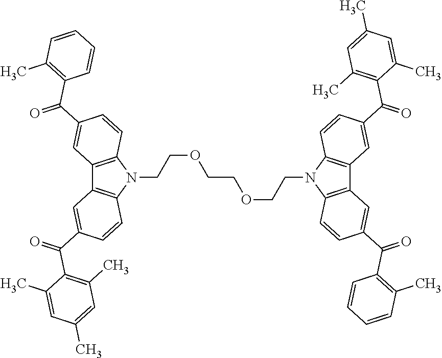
C12=C(N(CCOCCOCCN3C4=C(C5=C3C=CC(C(=O)C3=C(C)C=C(C)C=C3C)=C5)C=C(C(C3=C(C)C=CC=C3)=O)C=C4)C3=C1C=C(C(=O)C1=C(C)C=C(C)C=C1C)C=C3)C=CC(C(C1=C(C)C=CC=C1)=O)=C2
